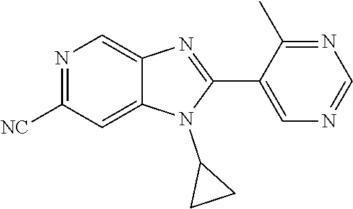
N1=C([NC])C=C2C(=C1)N=C(C1=CN=CN=C1C)N2C1CC1
